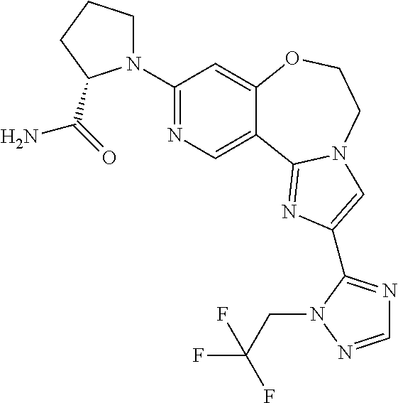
C1(N2CCCC2C(=O)N)=NC=C2C(=C1)OCCN1C2=NC(C2=NC=NN2CC(F)(F)F)=C1
